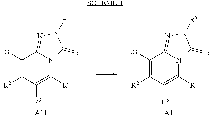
C1([LG])=C([R2])C([R3])=C([R4])N2C1=NN([H])C2=O.C1([LG])=C([R2])C([R3])=C([R4])N2C1=NN([R5])C2=O
